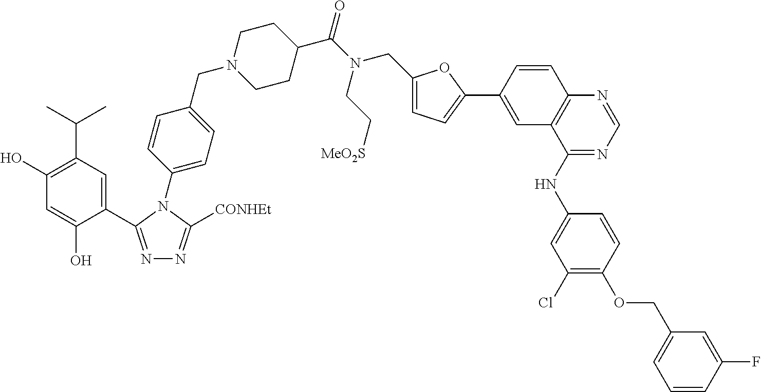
N1=C(C2=CC(C(C)C)=C(O)C=C2O)N(C2=CC=C(CN3CCC(C(N(CC4=CC=C(C5=CC6=C(C=C5)N=CN=C6NC5=CC(Cl)=C(OCC6=CC=CC(F)=C6)C=C5)O4)CC[MeO2S])=O)CC3)C=C2)C([CONHEt])=N1
